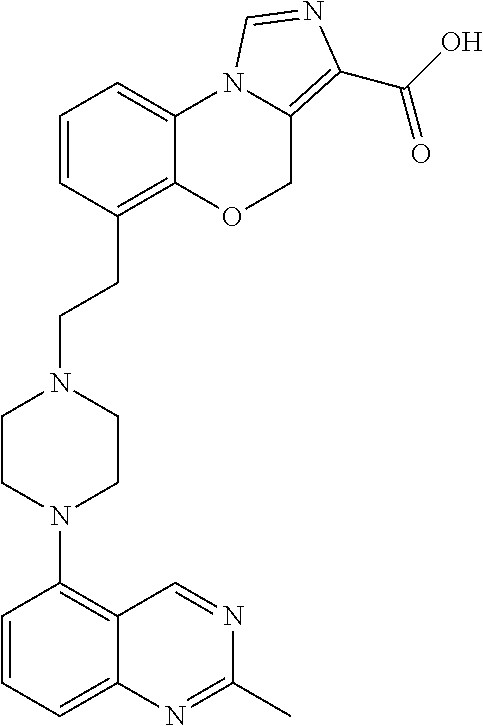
C1=CC=C2C(=C1N1CCN(CCC3=C4C(=CC=C3)N3C(=C(C(O)=O)N=C3)CO4)CC1)C=NC(C)=N2
